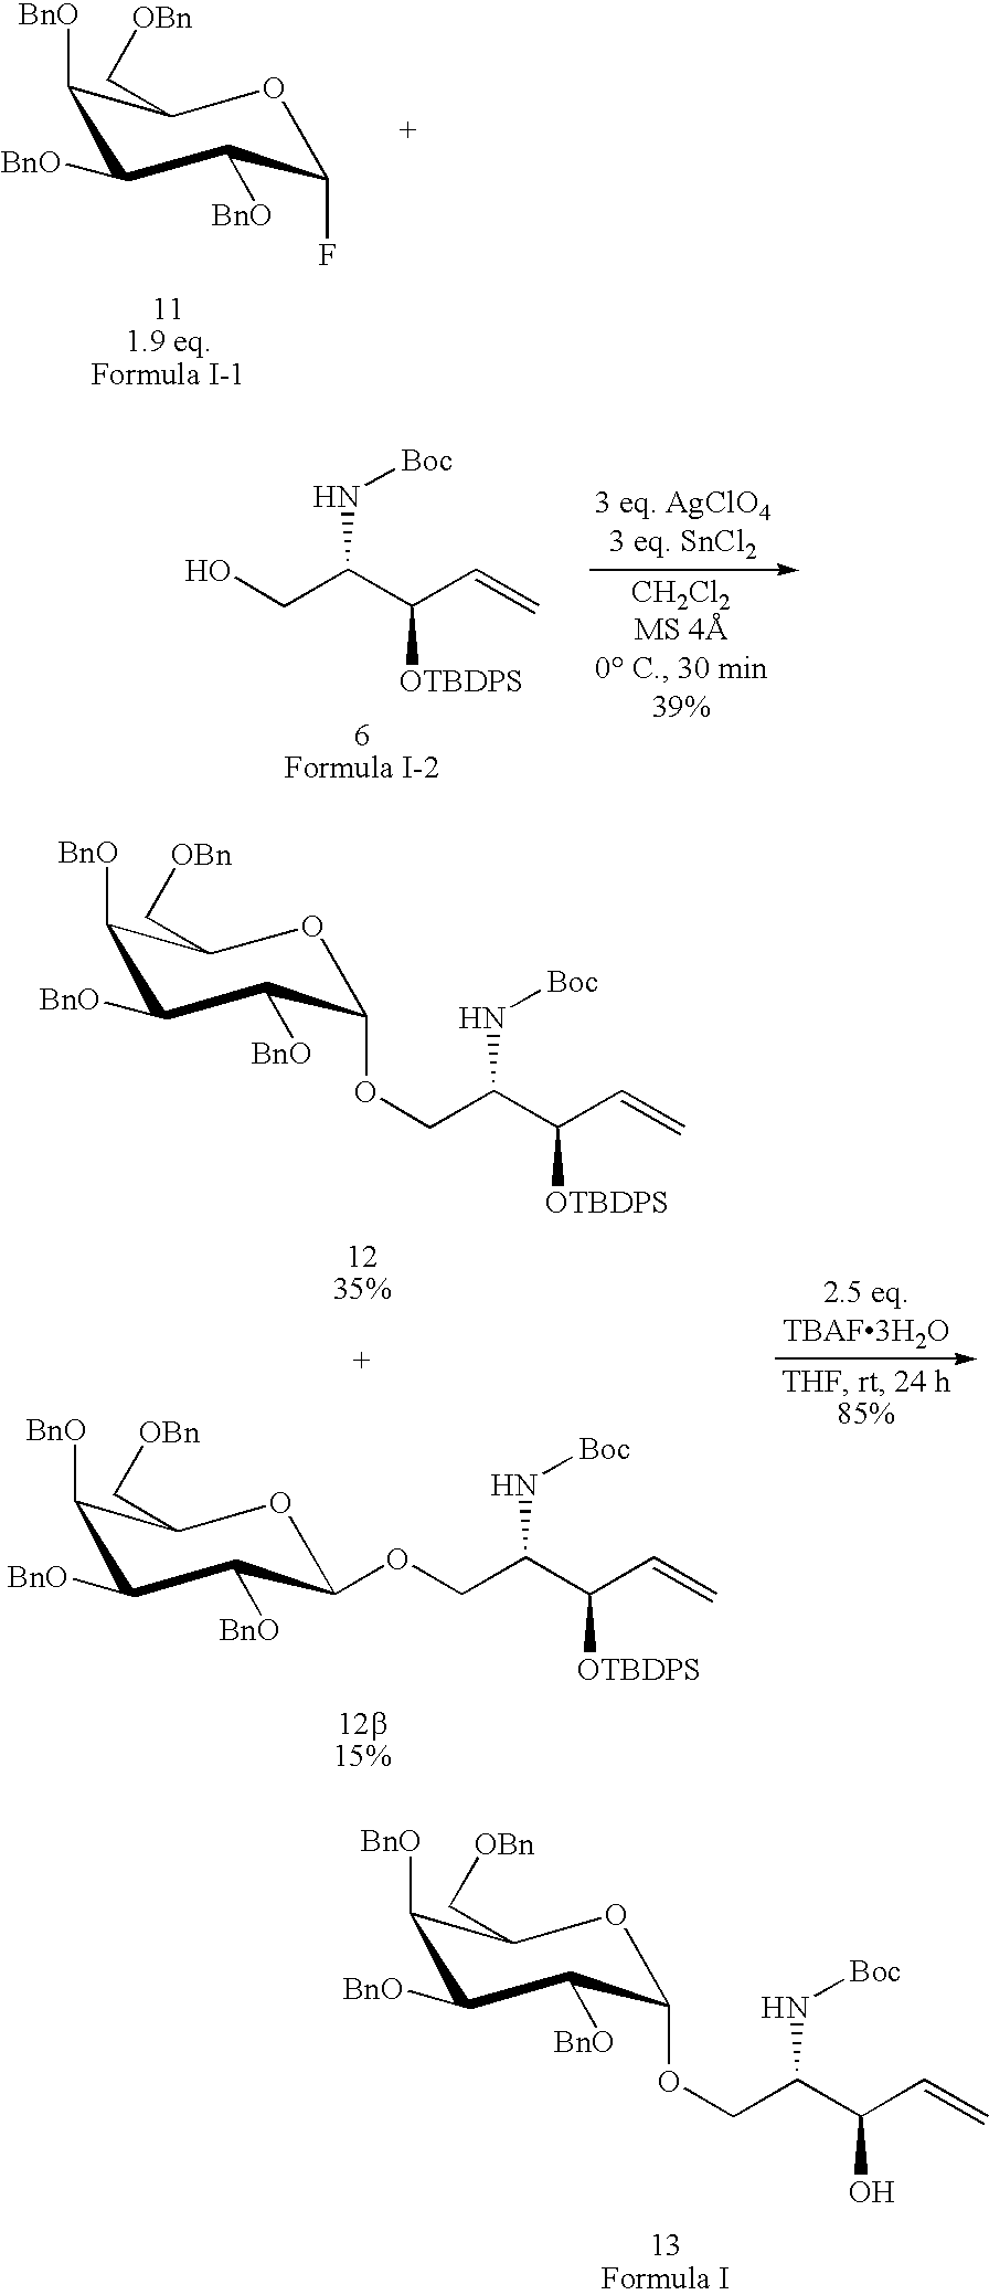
O1C(F)C([BnO])C([BnO])C([BnO])C1C[OBn].C(C(C(C=C)[OTBDPS])N[Boc])O.O1C(OCC(C(C=C)O)N[Boc])C([BnO])C([BnO])C([BnO])C1C[OBn].O1C(OCC(C(C=C)[OTBDPS])N[Boc])C([BnO])C([BnO])C([BnO])C1C[OBn].O1C(OCC(C(C=C)[OTBDPS])N[Boc])C([BnO])C([BnO])C([BnO])C1C[OBn]
